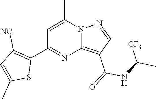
C12=C(C(=O)NC(C)[CF3])C=NN1C(C)=CC(C1=C([NC])C=C(C)S1)=N2
